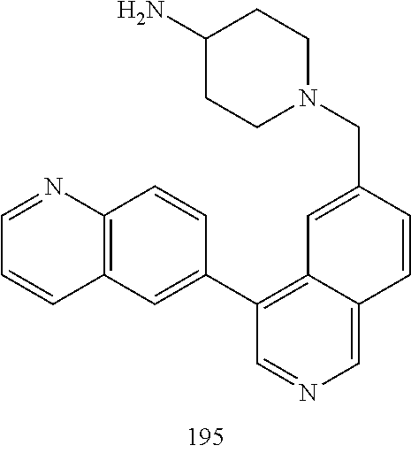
N1(CC2=CC3=C(C4=CC5=C(C=C4)N=CC=C5)C=NC=C3C=C2)CCC(N)CC1
